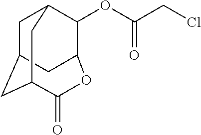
C1C2CC3C(=O)OC(C(OC(CCl)=O)C1C3)C2
